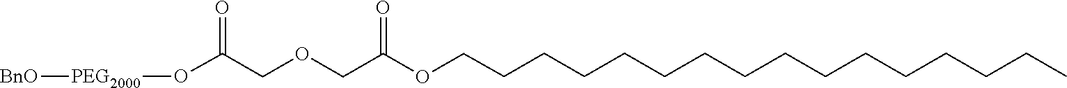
C(CC)CCCCCCCCCCCCCOC(COCC(=O)O[PEG2000][BnO])=O
